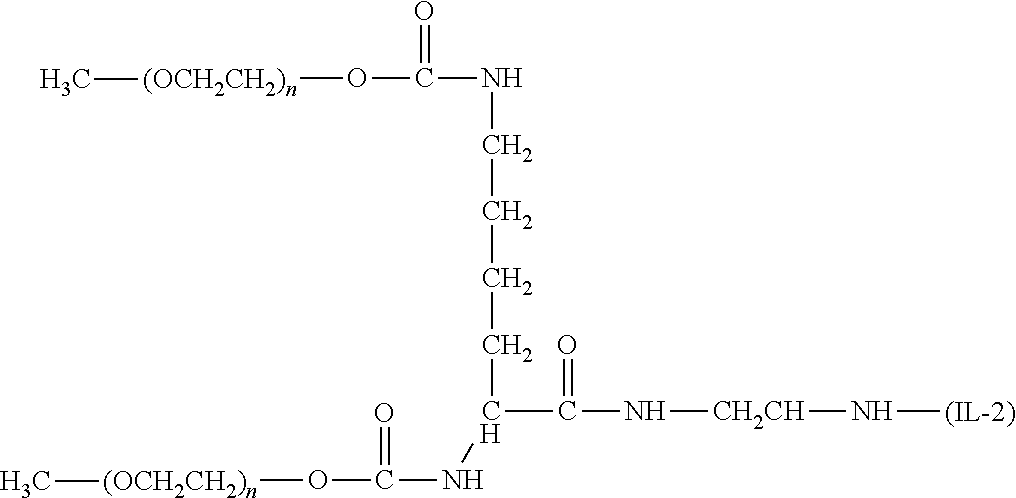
[(OCH2CH2)n](OC(NCCCCC(NC(O[(OCH2CH2)n]C)=O)C(N[CH2CH]N[(IL-2)])=O)=O)C
